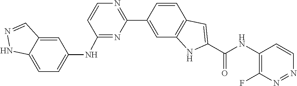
C1=CC2=C(C=C1C1=NC=CC(NC3=CC=C4NN=CC4=C3)=N1)NC(C(=O)NC1=C(F)N=NC=C1)=C2
